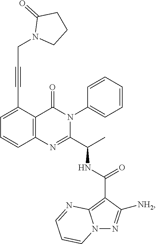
C(#CC1=CC=CC2=C1C(=O)N(C1=CC=CC=C1)C(C(C)NC(C1=C3N(N=C1[NH2])C=CC=N3)=O)=N2)CN1CCCC1=O
